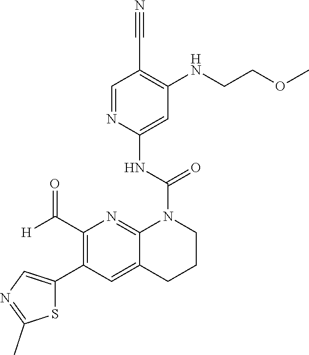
C1(C([H])=O)=C(C2=CN=C(C)S2)C=C2C(=N1)N(C(NC1=CC(NCCOC)=C(C#N)C=N1)=O)CCC2
